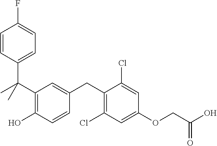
C(C1=C(O)C=CC(CC2=C(Cl)C=C(OCC(O)=O)C=C2Cl)=C1)(C1=CC=C(F)C=C1)(C)C
